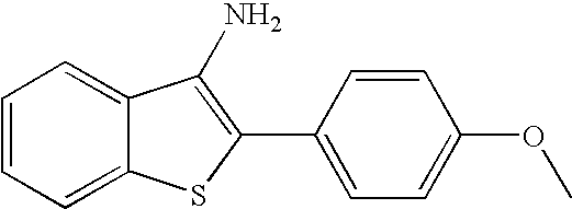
C1(C2=CC=C(OC)C=C2)=C(N)C2=CC=CC=C2S1
